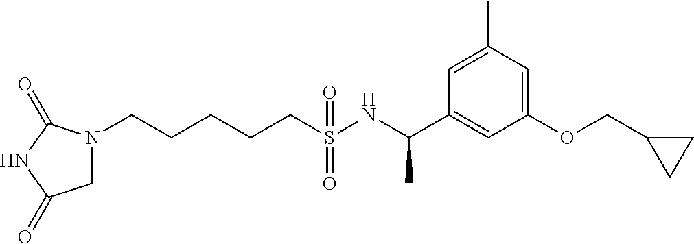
N1(CCCCCS(NC(C)C2=CC(OCC3CC3)=CC(C)=C2)(=O)=O)CC(=O)NC1=O
